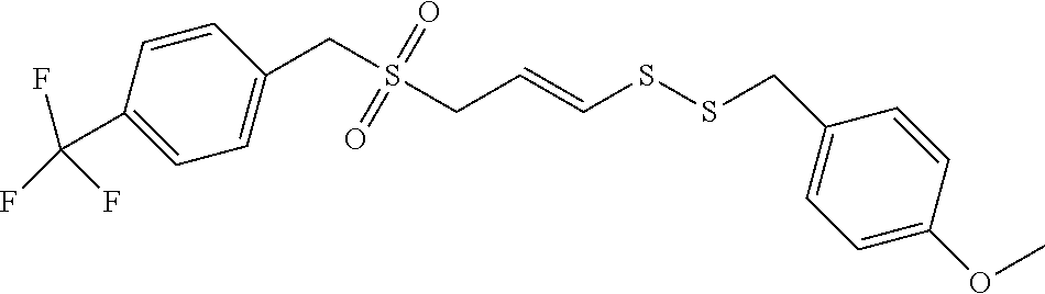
C1=CC(C(F)(F)F)=CC=C1CS(CC=CSSCC1=CC=C(OC)C=C1)(=O)=O
